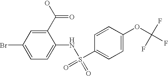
C1(Br)=CC=C(NS(C2=CC=C(OC(F)(F)F)C=C2)(=O)=O)C(C(O)=O)=C1
